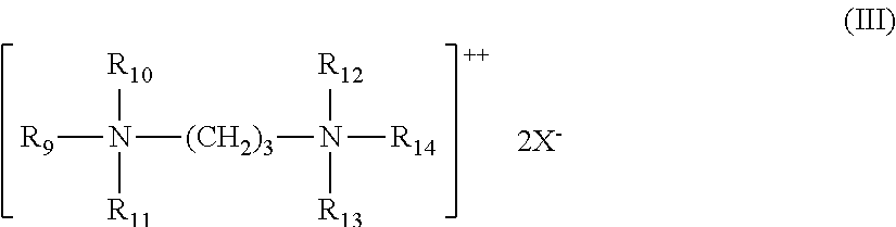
[R9]N([(CH2)3]N([R12])([R13])[R14])([R10])[R11]
